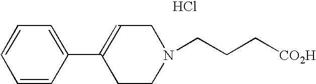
C1=CC(C2=CCN(CCC[CO2H])CC2)=CC=C1.Cl
